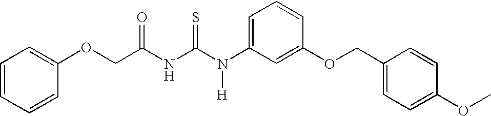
C(NC(N(C1=CC=CC(OCC2=CC=C(OC)C=C2)=C1)[H])=S)(=O)COC1=CC=CC=C1
